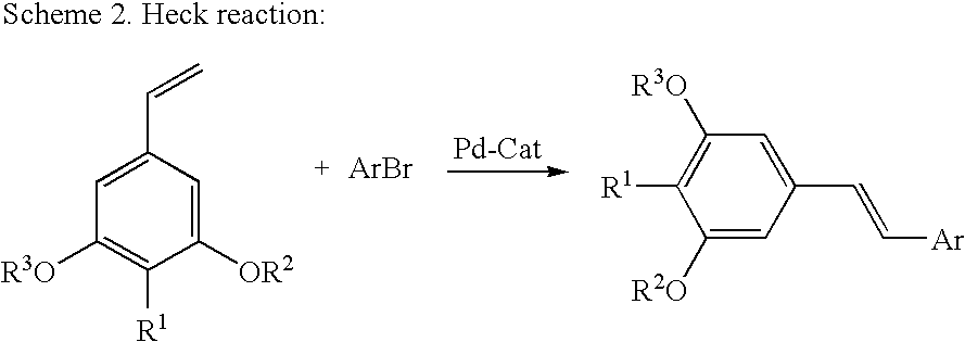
C1=C(C=C)C=C([OR2])C([R1])=C1[R3O].[ArBr].C1([R1])=C([R3O])C=C(C=C[Ar])C=C1[R2O]
